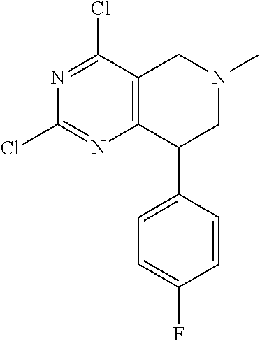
C1=C(F)C=CC(C2C3=C(CN(C)C2)C(Cl)=NC(Cl)=N3)=C1
